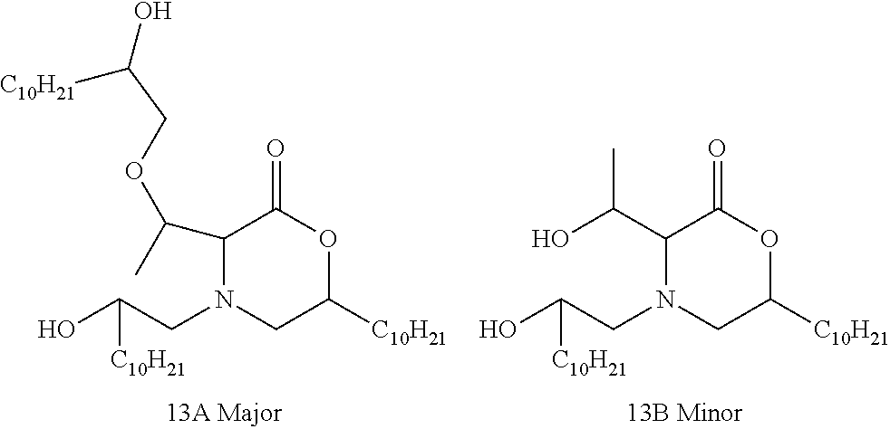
OC(CN1CC([C10H21])OC(=O)C1C(OCC(O)[C10H21])C)[C10H21].N1(CC(O)[C10H21])CC([C10H21])OC(=O)C1C(O)C
